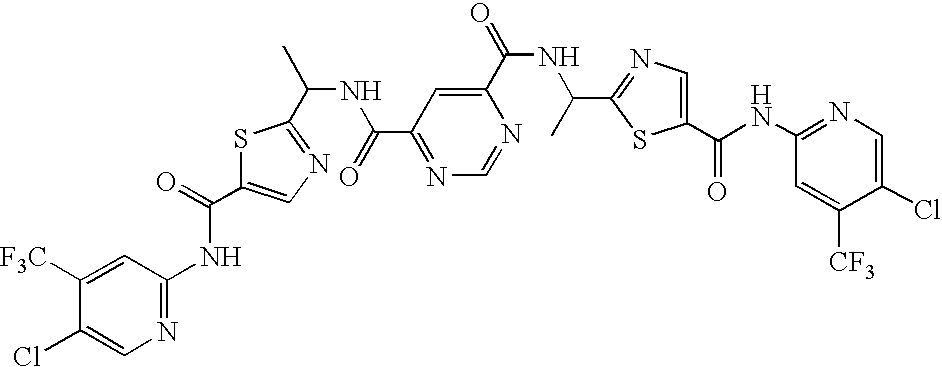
S1C(C(=O)NC2=NC=C(Cl)C([F3C])=C2)=CN=C1C(C)NC(=O)C1=NC=NC(C(NC(C2=NC=C(C(NC3=NC=C(Cl)C([CF3])=C3)=O)S2)C)=O)=C1
